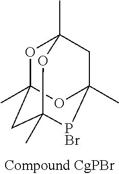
O1C2(C)CC3(C)[PBr]C(C)(CC1(C)O3)O2
